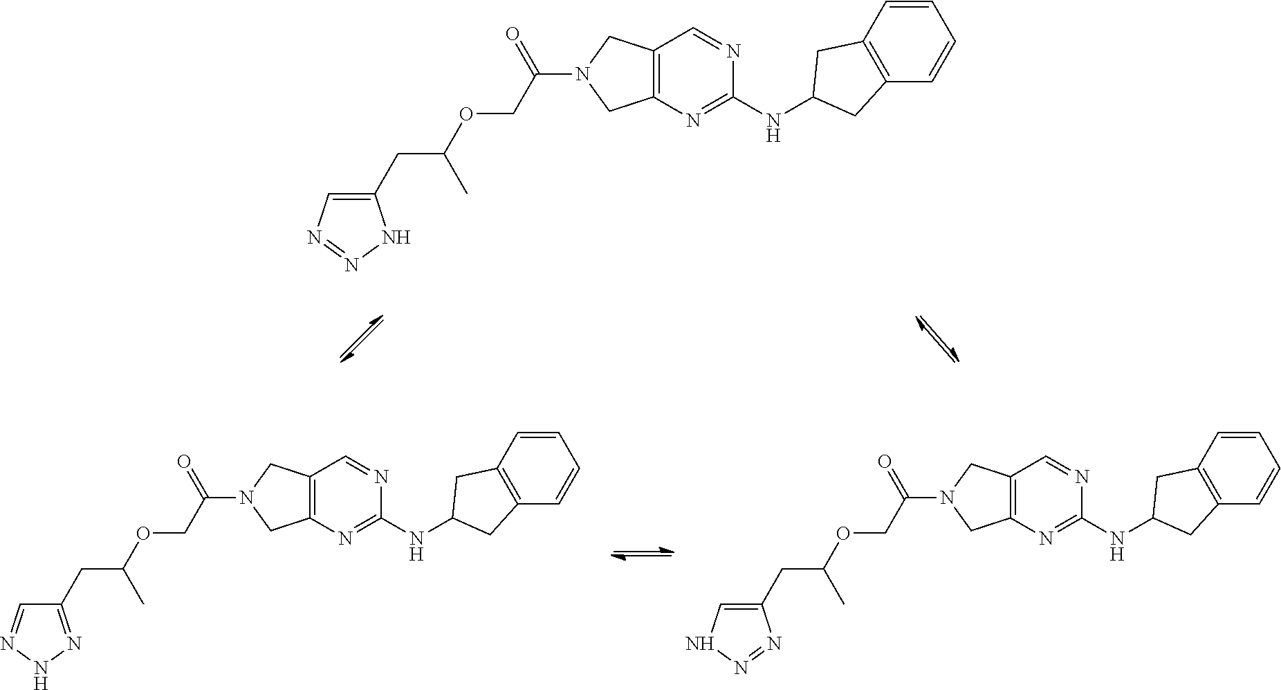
C1(CC(OCC(N2CC3=C(C2)C=NC(NC2CC4=C(C2)C=CC=C4)=N3)=O)C)=CN=NN1.C1(CC(OCC(N2CC3=C(C2)C=NC(NC2CC4=C(C2)C=CC=C4)=N3)=O)C)=NNN=C1.C1(CC(OCC(N2CC3=C(C2)C=NC(NC2CC4=C(C2)C=CC=C4)=N3)=O)C)=CNN=N1
